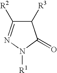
C1([R2])=NN([R1])C(=O)C1[R3]
